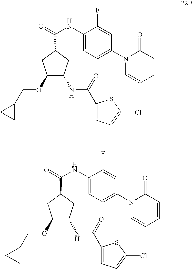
C1(OCC2CC2)C(NC(C2=CC=C(Cl)S2)=O)CC(C(=O)NC2=CC=C(N3C=CC=CC3=O)C=C2F)C1.C1(OCC2CC2)C(NC(C2=CC=C(Cl)S2)=O)CC(C(=O)NC2=CC=C(N3C=CC=CC3=O)C=C2F)C1
